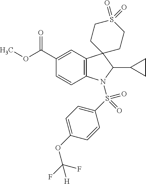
C12=C(C=C(C(OC)=O)C=C1)C1(C(C3CC3)N2S(C2=CC=C(OC(F)(F)[H])C=C2)(=O)=O)CCS(=O)(=O)CC1
